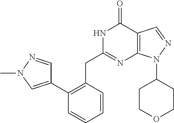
N1C(CC2=C(C3=CN(C)N=C3)C=CC=C2)=NC2=C(C1=O)C=NN2C1CCOCC1
